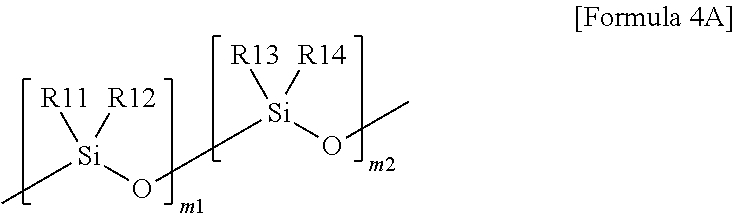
C[Si](O[Si](OC)([R13])[R14])([R11])[R12]
